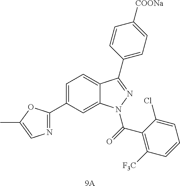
C1=C(C2=NC=C(C)O2)C=C2C(=C1)C(C1=CC=C([COONa])C=C1)=NN2C(=O)C1=C([F3C])C=CC=C1Cl.[9A]
